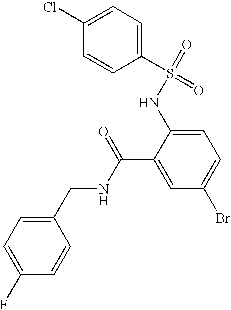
C1(S(=O)(=O)NC2=CC=C(Br)C=C2C(NCC2=CC=C(F)C=C2)=O)=CC=C(Cl)C=C1
